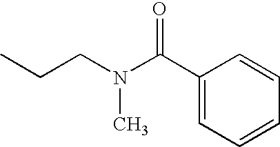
C1(C(N(CCC)C)=O)=CC=CC=C1
